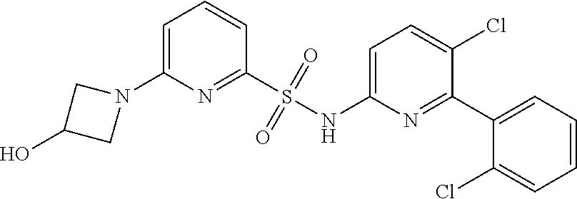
N1(C2=CC=CC(S(NC3=CC=C(Cl)C(C4=CC=CC=C4Cl)=N3)(=O)=O)=N2)CC(O)C1
